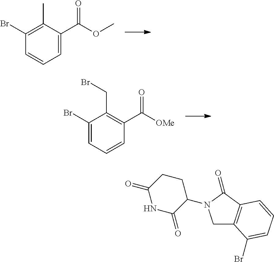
O(C)C(C1=CC=CC(Br)=C1C)=O.C1=C(Br)C(CBr)=C(C(=O)[OMe])C=C1.C12=C(C(Br)=CC=C1)CN(C1C(=O)NC(=O)CC1)C2=O
